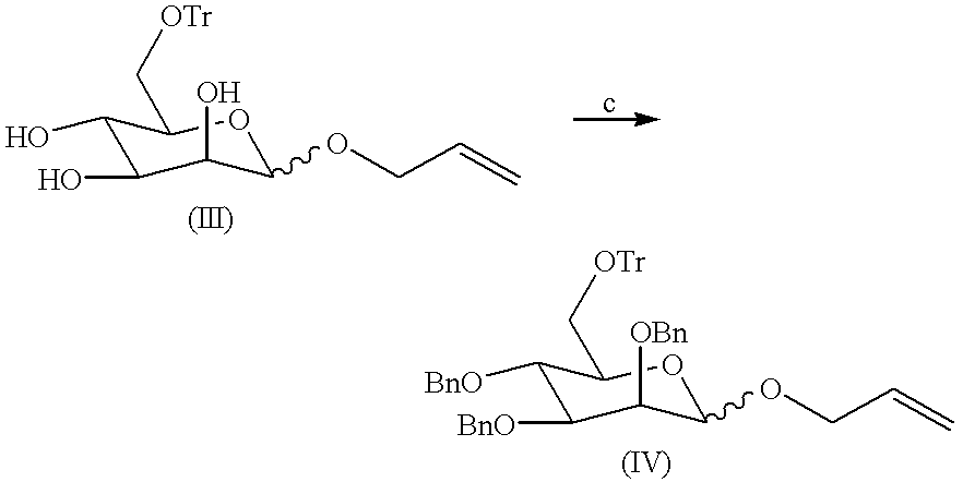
C1(O)C(O)C(O)C(OCC=C)OC1C[OTr].C1([BnO])C([BnO])C([OBn])C(OCC=C)OC1C[OTr]
